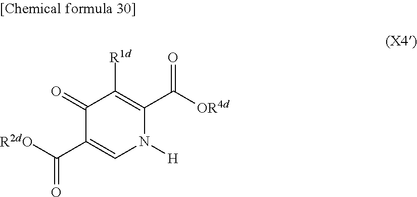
C1(=O)C(C(=O)[R2dO])=CN([H])C(C(=O)[OR4d])=C1[R1d]
